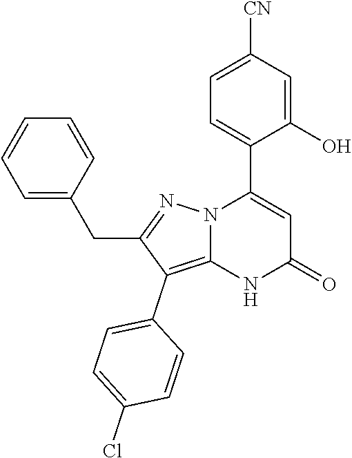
C1(O)=CC([CN])=CC=C1C1=CC(=O)NC2=C(C3=CC=C(Cl)C=C3)C(CC3=CC=CC=C3)=NN12
